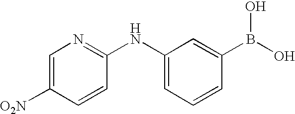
C1=C([O2N])C=CC(NC2=CC=CC(B(O)O)=C2)=N1
